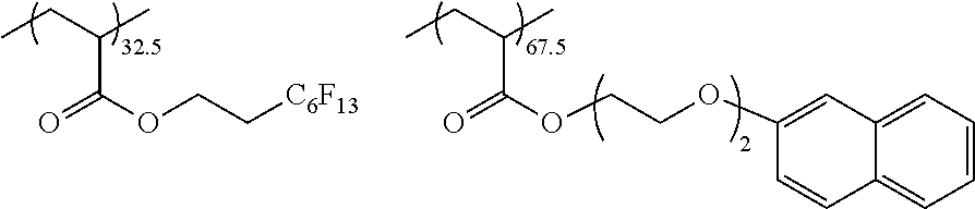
CCC(C)C(OCC[C6F13])=O.CCC(C)C(OCCOC1=CC2=CC=CC=C2C=C1)=O
